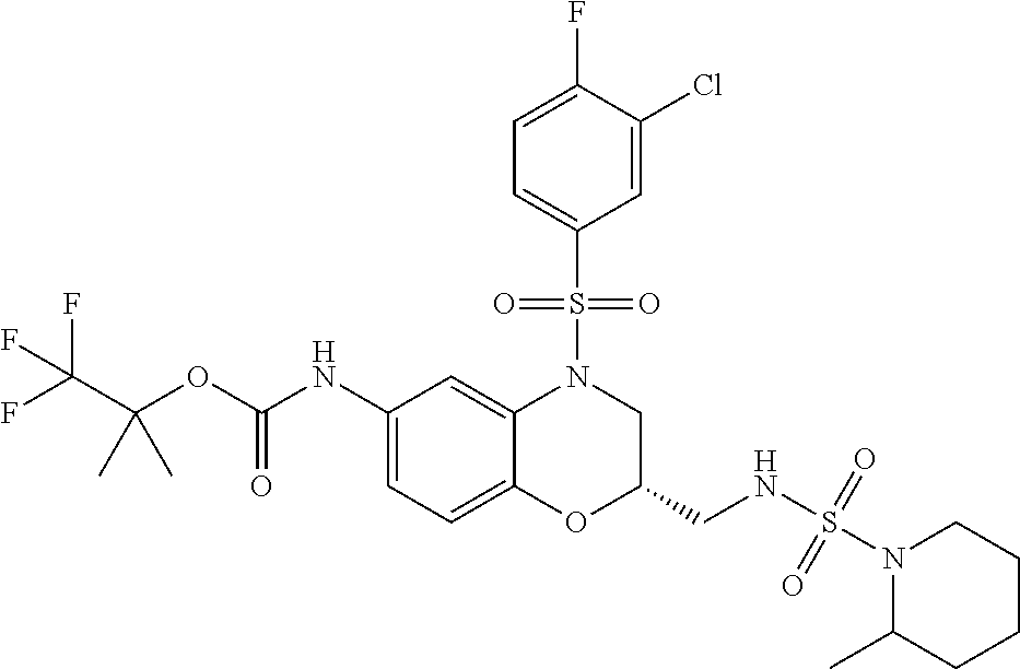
C1(NC(OC(C(F)(F)F)(C)C)=O)=CC=C2C(=C1)N(S(C1=CC=C(F)C(Cl)=C1)(=O)=O)CC(CNS(=O)(N1C(C)CCCC1)=O)O2
